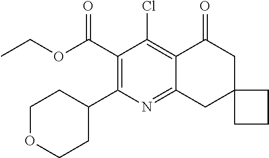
C1(C(OCC)=O)=C(C2CCOCC2)N=C2C(=C1Cl)C(=O)CC1(C2)CCC1
